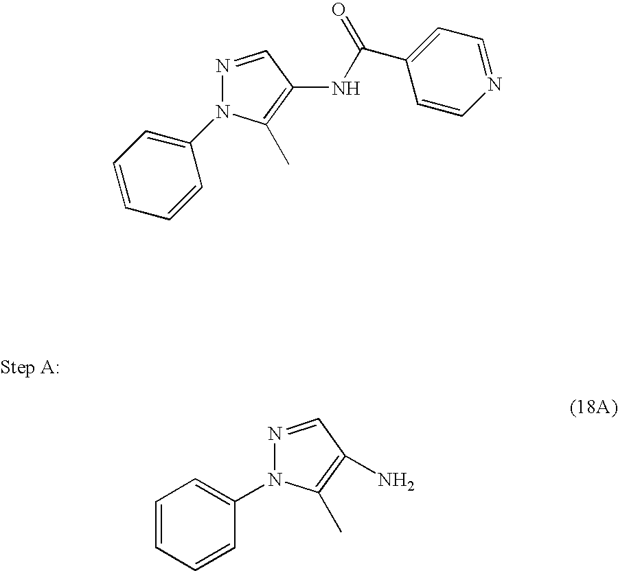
C1=CC=CC(N2N=CC(N)=C2C)=C1.N1=CC(NC(C2=CC=NC=C2)=O)=C(C)N1C1=CC=CC=C1
